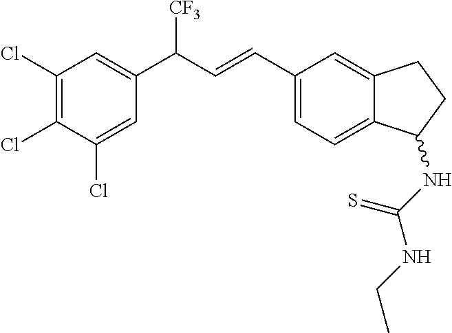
C1(Cl)=CC(C(C=CC2=CC=C3C(=C2)CCC3NC(NCC)=S)[CF3])=CC(Cl)=C1Cl
